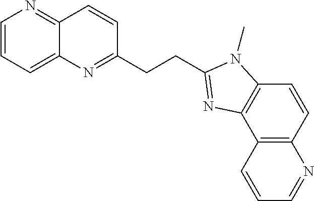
C1=CC=C2C(=N1)C=CC(CCC1=NC3=C(C=CC4=C3C=CC=N4)N1C)=N2
